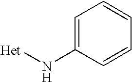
C1=C(N[Het])C=CC=C1
